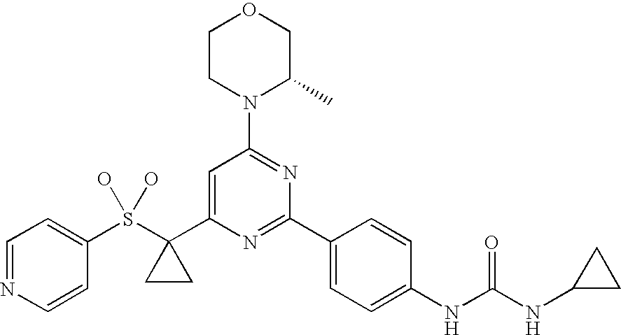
C1(S(C2(C3=CC(N4C(C)COCC4)=NC(C4=CC=C(NC(NC5CC5)=O)C=C4)=N3)CC2)(O)O)=CC=NC=C1
